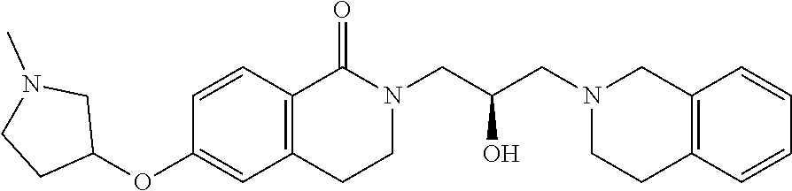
C1(OC2=CC3=C(C=C2)C(=O)N(CC(O)CN2CCC4=C(C2)C=CC=C4)CC3)CN(C)CC1
